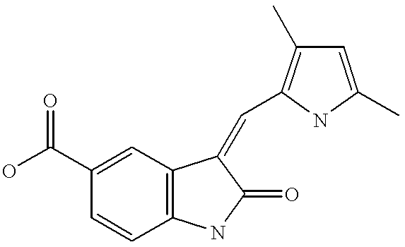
OC(C1=CC2=C(C=C1)NC(=O)C2=CC1=C(C)C=C(C)N1)=O
